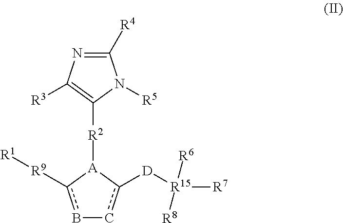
C1([R4])=NC([R3])=C([R2][A]2c([R9][R1])b-cc2[D][R15]([R7])([R8])[R6])N1[R5]
